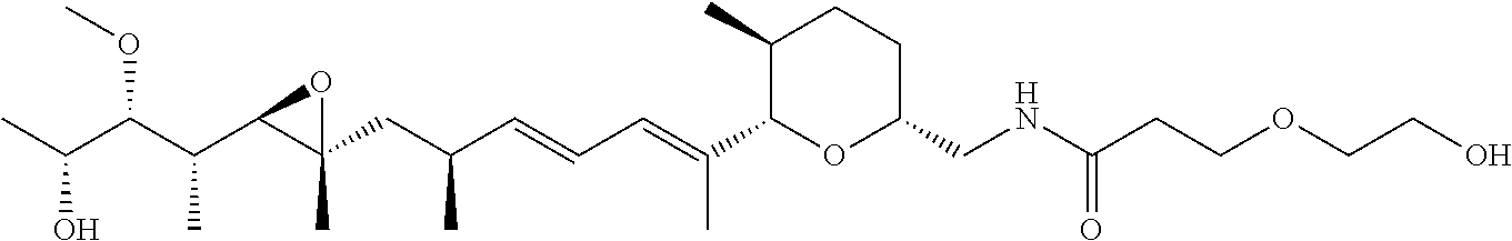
CC(C(C(C1C(CC(C=CC=C(C)C2OC(CNC(CCOCCO)=O)CCC2C)C)(C)O1)C)OC)O
